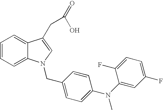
C1=CC=C2C(=C1)C(CC(=O)O)=CN2CC1=CC=C(N(C2=CC(F)=CC=C2F)C)C=C1
